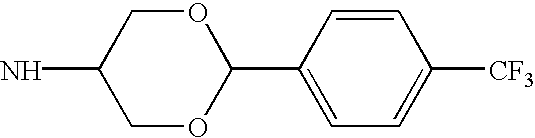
C1OC(C2=CC=C([CF3])C=C2)OCC1N
